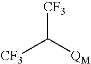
[CF3]C([QM])[CF3]
